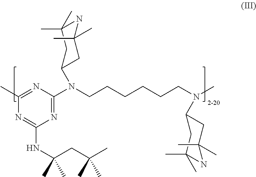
N1=C(N(CCCCCCN(C)C2CC(C)(C)NC(C)(C)C2)C2CC(C)(C)NC(C)(C)C2)N=C(C)N=C1NC(C)(CC(C)(C)C)C
